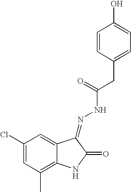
C1(Cl)=CC(C)=C2C(=C1)C(=NNC(CC1=CC=C(O)C=C1)=O)C(=O)N2
